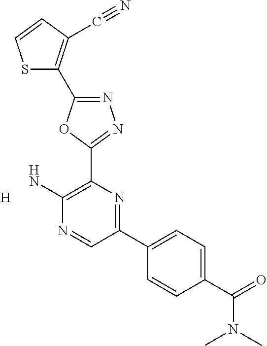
N1=C(C2=C(C#N)C=CS2)OC(C2=C(N)N=CC(C3=CC=C(C(=O)N(C)C)C=C3)=N2)=N1.[H]
